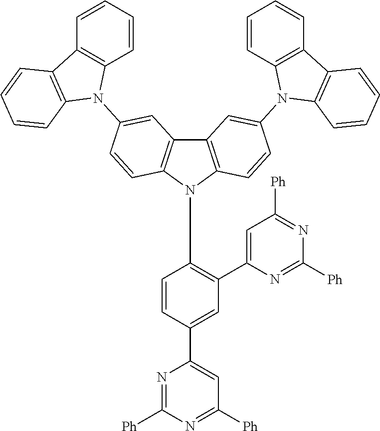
C1=C(C2=CC([Ph])=NC([Ph])=N2)C=CC(N2C3=C(C4=C2C=CC(N2C5=C(C6=C2C=CC=C6)C=CC=C5)=C4)C=C(N2C4=C(C5=C2C=CC=C5)C=CC=C4)C=C3)=C1C1=CC([Ph])=NC([Ph])=N1
